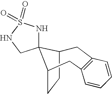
C1C2CCC(C23NS(=O)(=O)NC3)CC2=C1C=CC=C2
